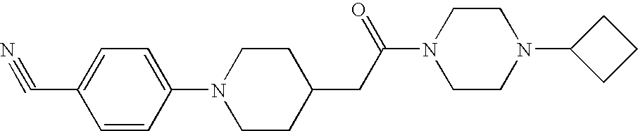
C1CC(CC(N2CCN(C3CCC3)CC2)=O)CCN1C1=CC=C(C#N)C=C1
